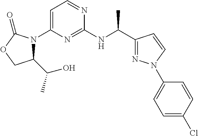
C1=C(N2C(C(C)O)COC2=O)N=C(NC(C2=NN(C3=CC=C(Cl)C=C3)C=C2)C)N=C1
